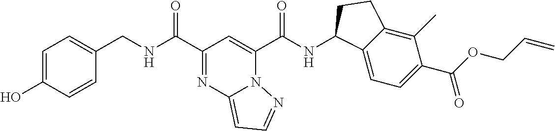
C1=C(O)C=CC(CNC(C2=NC3=CC=NN3C(C(NC3C4=CC=C(C(=O)OCC=C)C(C)=C4CC3)=O)=C2)=O)=C1
